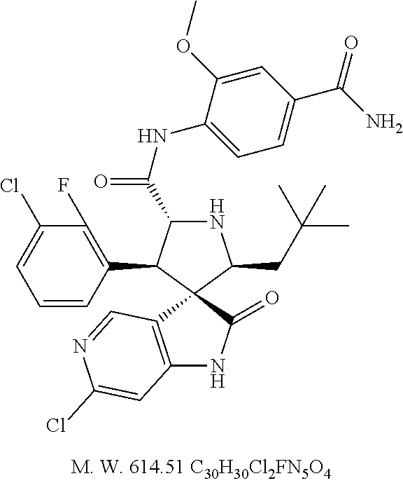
C1=CC(C2C(C(=O)NC3=CC=C(C(N)=O)C=C3OC)NC(CC(C)(C)C)C23C(=O)NC2=C3C=NC(Cl)=C2)=C(F)C(Cl)=C1
